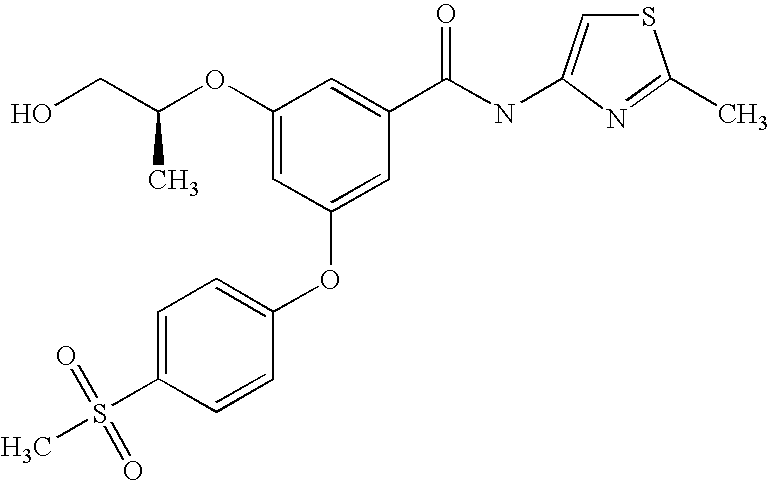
C1(OC(CO)C)=CC(OC2=CC=C(S(C)(=O)=O)C=C2)=CC(C(NC2=CSC(C)=N2)=O)=C1
